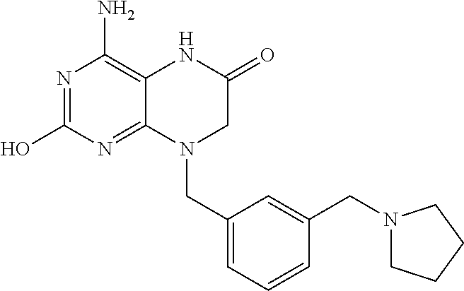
OC1=NC(N)=C2C(=N1)N(CC1=CC=CC(CN3CCCC3)=C1)CC(=O)N2
